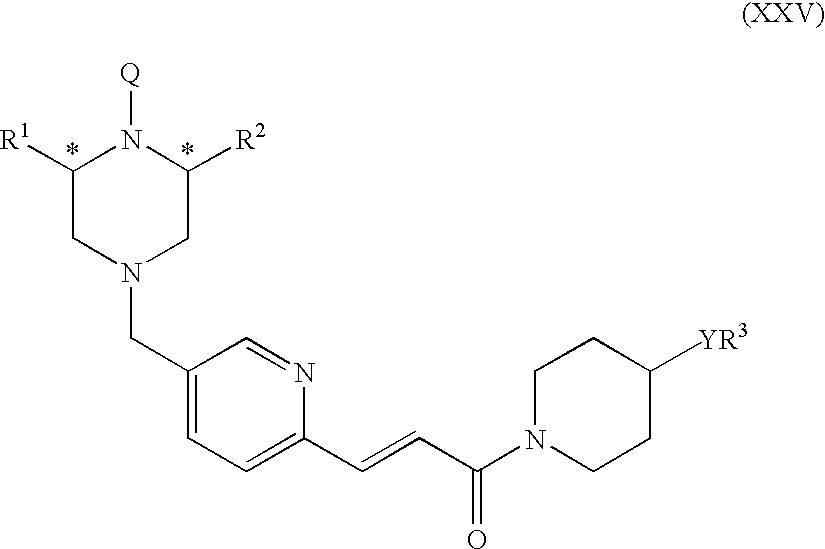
C1([R1])CN(CC2=CC=C(C=CC(N3CCC([YR3])CC3)=O)N=C2)CC([R2])N1[Q]
